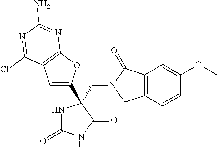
C1=C(C2(CN3CC4=C(C3=O)C=C(OC)C=C4)NC(=O)NC2=O)OC2=C1C(Cl)=NC(N)=N2
